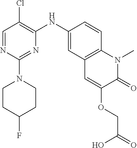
C1=NC(N2CCC(F)CC2)=NC(NC2=CC3=C(C=C2)N(C)C(=O)C(OCC(=O)O)=C3)=C1Cl
